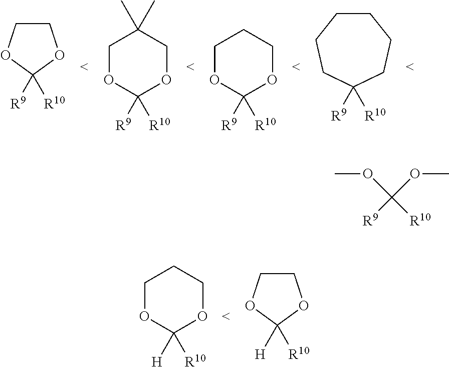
C1COC([R9])([R10])O1.C1OC([R9])([R10])OCC1(C)C.C1OC([R9])([R10])OCC1.C1CCCC([R9])([R10])CC1.C1OC([H])([R10])OCC1.C1COC([H])([R10])O1.COC([R10])(OC)[R9]
